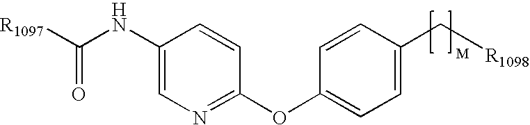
C1=C(NC([R1097])=O)C=CC(OC2=CC=C(C[R1098])C=C2)=N1
